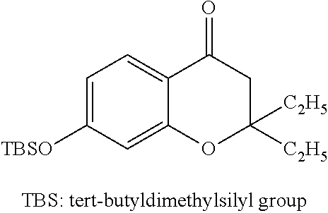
C1=C([TBSO])C=C2C(=C1)C(=O)CC([C2H5])([C2H5])O2
